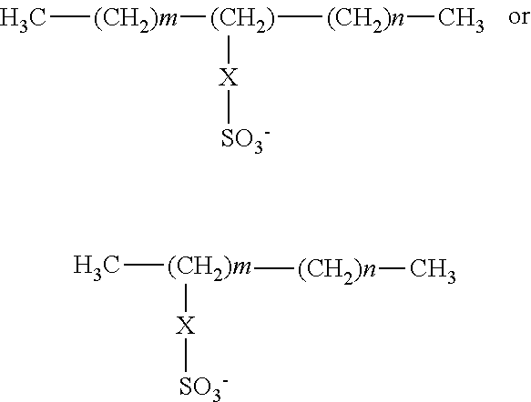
C[(CH2)m][(CH2)]([(CH2)n]C)[X][SO3-].C[(CH2)m]([X][SO3-])[(CH2)n]C
